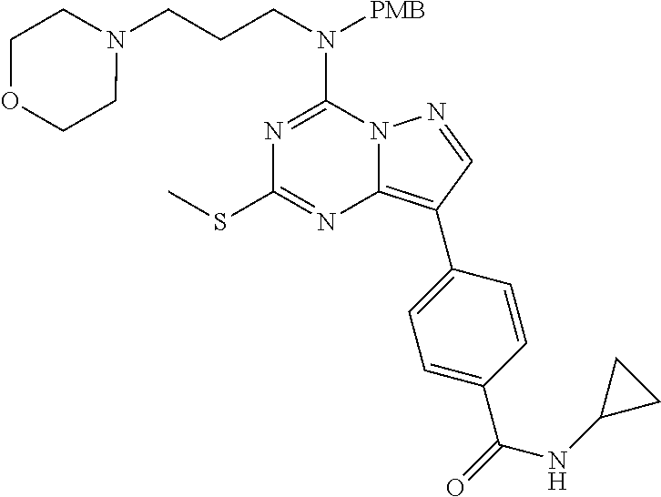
N1=C(N(CCCN2CCOCC2)[PMB])N2C(=C(C3=CC=C(C(=O)NC4CC4)C=C3)C=N2)N=C1SC
